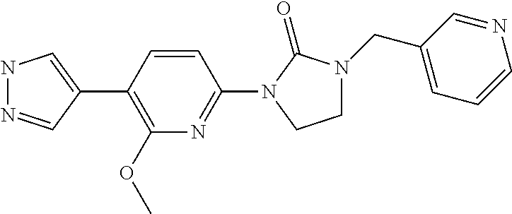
N1N=CC(C2=C(OC)N=C(N3C(=O)N(CC4=CC=CN=C4)CC3)C=C2)=C1
